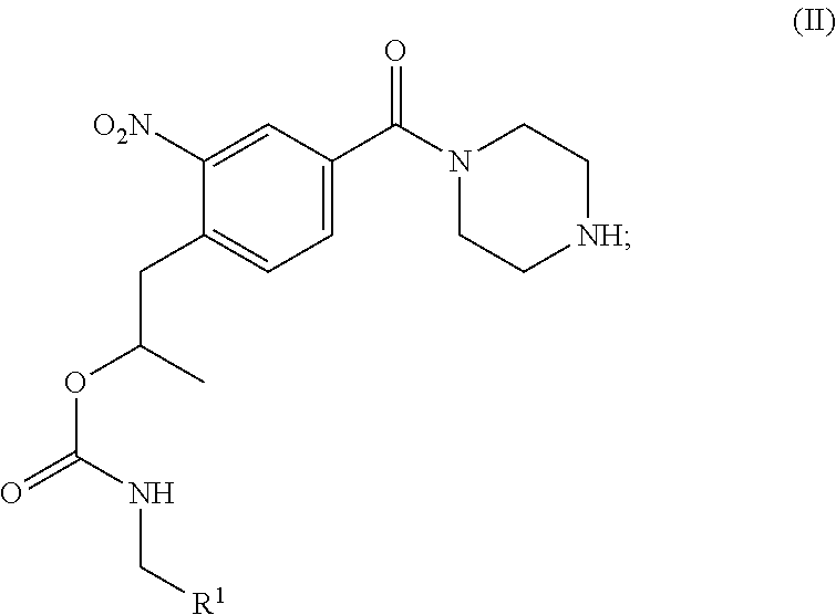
C1([O2N])=CC(C(N2CC[NH]CC2)=O)=CC=C1CC(C)OC(NC[R1])=O
